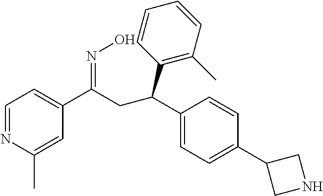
C1(C(CC(C2=C(C)C=CC=C2)C2=CC=C(C3CNC3)C=C2)=NO)=CC=NC(C)=C1
